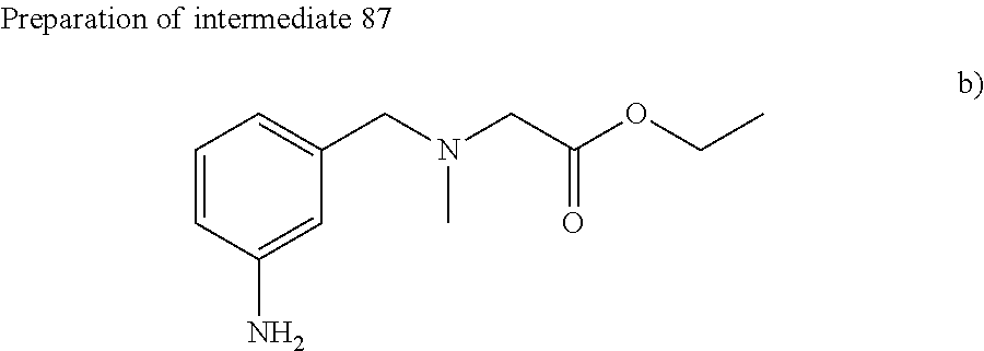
C1=CC(N)=CC(CN(CC(OCC)=O)C)=C1
